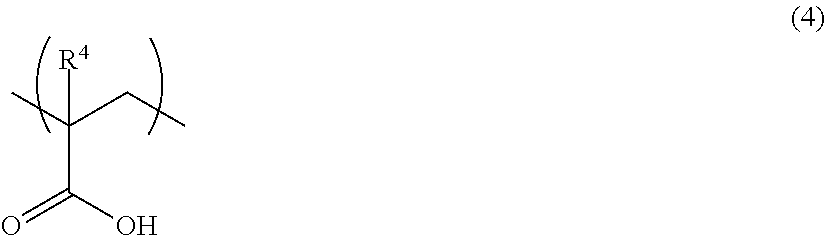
CC(CC)([R4])C(O)=O
